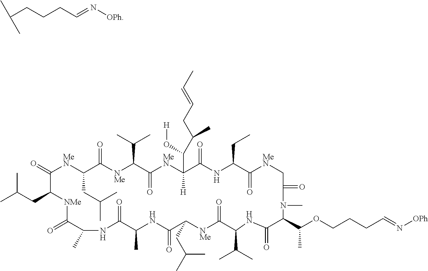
CC(CC1[NMe]C(=O)C(C)NC(=O)C(C)NC(=O)C(CC(C)C)[NMe]C(=O)C(C(C)C)NC(=O)C(C(C)OCCCC=N[OPh])N(C)C(=O)C[MeN]C(=O)C(CC)NC(=O)C([H])(C(C(CC=CC)C)O[H])[MeN]C(=O)C(C(C)C)[NMe]C(=O)C(CC(C)C)[MeN]C1=O)C.C(CCCC=N[OPh])(C)C
